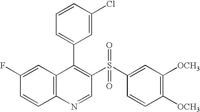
C12=C(C=C(F)C=C1)C(C1=CC=CC(Cl)=C1)=C(S(C1=CC([OCH3])=C([OCH3])C=C1)(=O)=O)C=N2
